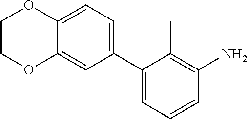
C12=CC(C3=CC=CC(N)=C3C)=CC=C1OCCO2
